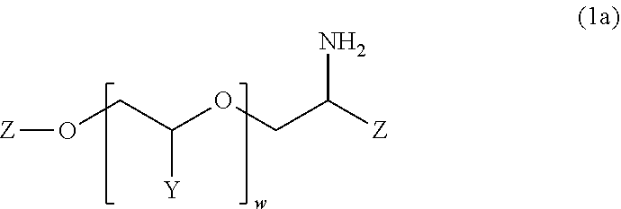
[Z]OCC(OCC([Z])N)[Y]
